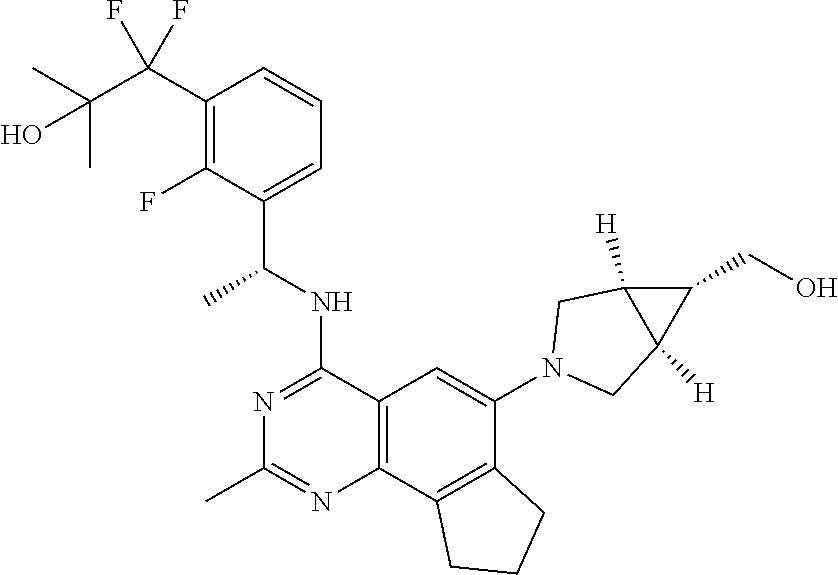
C12=C(C3=C(C(N4CC5([H])C([H])(C4)C5CO)=C1)CCC3)N=C(C)N=C2NC(C1=CC=CC(C(C(C)(C)O)(F)F)=C1F)C
